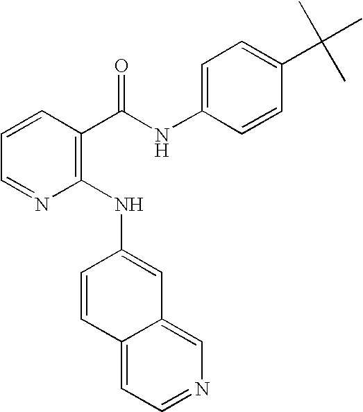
C1=CC(C(NC2=CC=C(C(C)(C)C)C=C2)=O)=C(NC2=CC3=CN=CC=C3C=C2)N=C1
